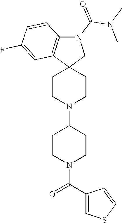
C1CN(C2CCN(C(C3=CSC=C3)=O)CC2)CCC12CN(C(N(C)C)=O)C1=C2C=C(F)C=C1
